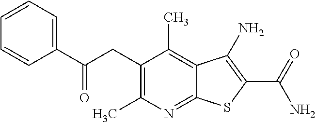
C12=NC(C)=C(CC(C3=CC=CC=C3)=O)C(C)=C1C(N)=C(C(N)=O)S2
